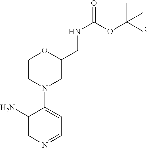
NC1=CN=CC=C1N1CC(CNC(OC(C)(C)C)=O)OCC1
